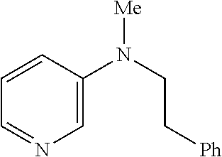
C1=CC(N(CC[Ph])[Me])=CN=C1
